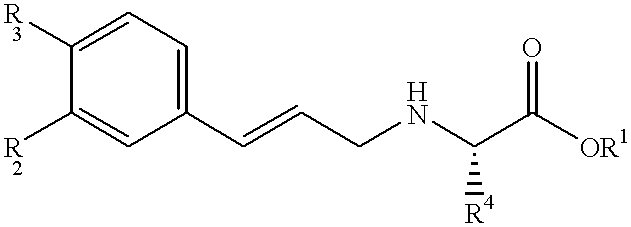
C1([R3])=CC=C(C=CCNC(C([OR1])=O)[R4])C=C1[R2]
